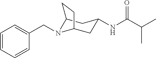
C1=CC=CC(CN2C3CC(NC(C(C)C)=O)CC2CC3)=C1
